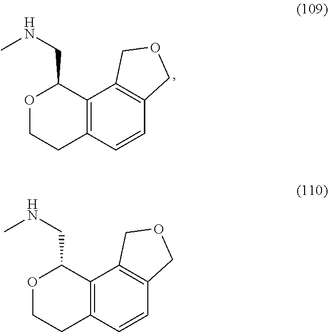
O1CCC2=C(C1CNC)C1=C(C=C2)COC1.O1CCC2=C(C1CNC)C1=C(C=C2)COC1
